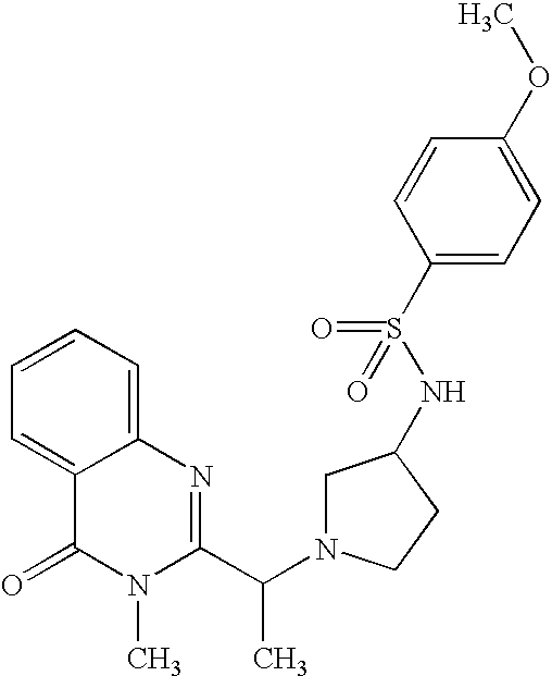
C1=C2C(=CC=C1)N=C(C(N1CC(NS(C3=CC=C(OC)C=C3)(=O)=O)CC1)C)N(C)C2=O
